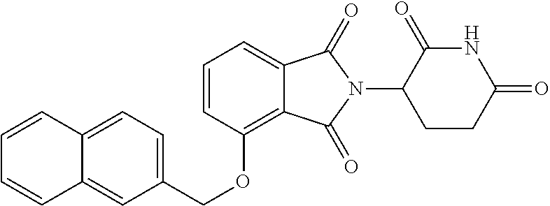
C1=CC(OCC2=CC=C3C(=C2)C=CC=C3)=C2C(=C1)C(=O)N(C1CCC(=O)NC1=O)C2=O
